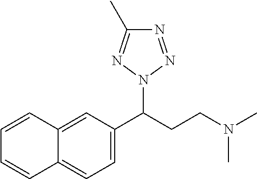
C1=C2C(=CC=C1C(CCN(C)C)N1N=NC(C)=N1)C=CC=C2
